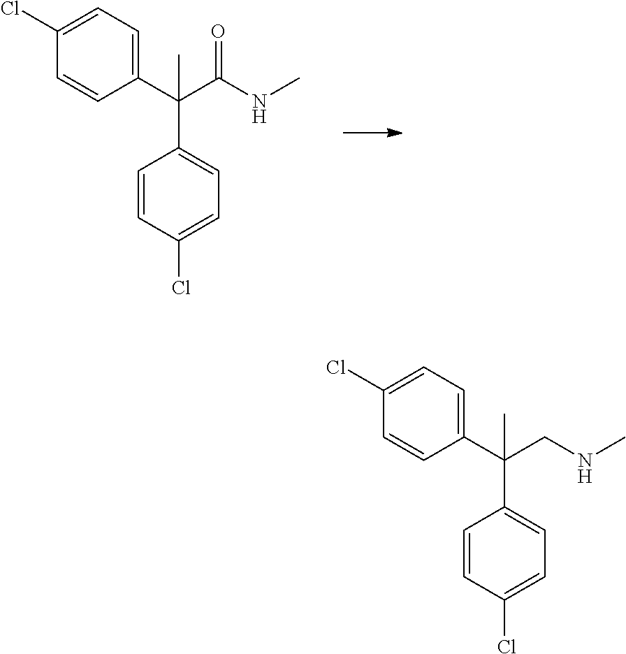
C1(C(C2=CC=C(Cl)C=C2)(C(NC)=O)C)=CC=C(Cl)C=C1.C1(C(C2=CC=C(Cl)C=C2)(CNC)C)=CC=C(Cl)C=C1
